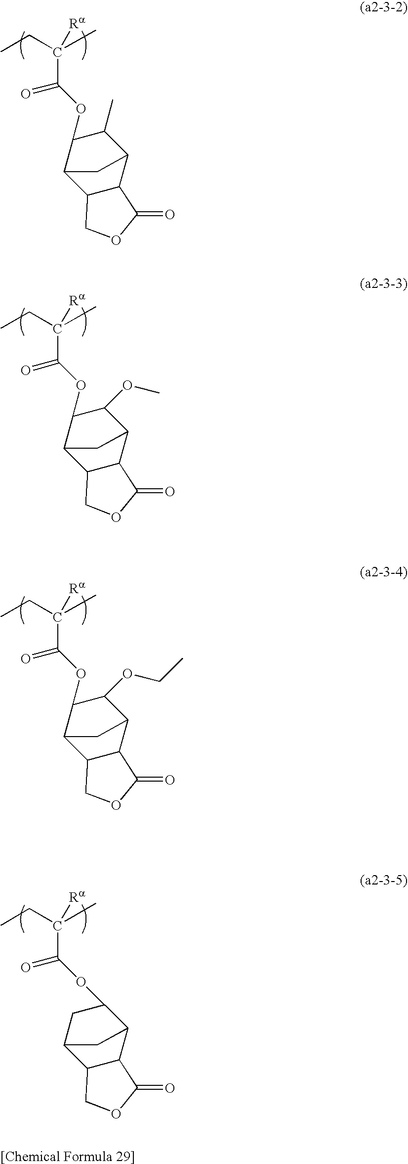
C([Ra])(CC)(C)C(=O)OC1C2C3C(C(C1C)C2)C(=O)OC3.C([Ra])(CC)(C)C(=O)OC1C2C3C(C(C1OC)C2)C(=O)OC3.C([Ra])(CC)(C)C(=O)OC1C2C3C(C(C1OCC)C2)C(=O)OC3.C([Ra])(CC)(C)C(=O)OC1CC2C3C(C1C2)C(=O)OC3
